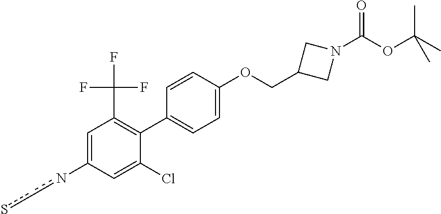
C1=C(Cl)C(C2=CC=C(OCC3CN(C(OC(C)(C)C)=O)C3)C=C2)=C(C(F)(F)F)C=C1nc-cs
